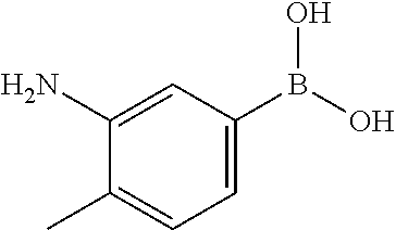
C1(N)=CC(B(O)O)=CC=C1C
